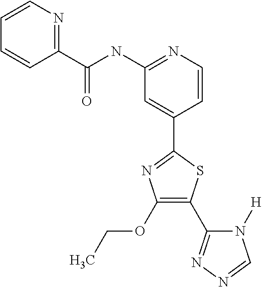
C1=CN=C(NC(C2=NC=CC=C2)=O)C=C1C1=NC(OCC)=C(C2=NN=CN2[H])S1
